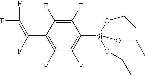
C1(C(=C(F)F)F)=C(F)C(F)=C([Si](OCC)(OCC)OCC)C(F)=C1F
